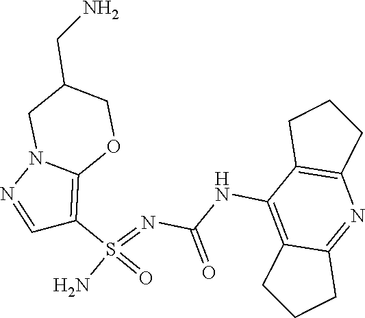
C(NC1=C2C(=NC3=C1CCC3)CCC2)(N=S(N)(=O)C1=C2N(N=C1)CC(CN)CO2)=O
